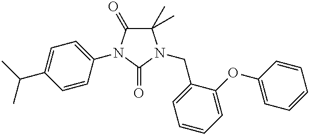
C1(C)(C)C(=O)N(C2=CC=C(C(C)C)C=C2)C(=O)N1CC1=CC=CC=C1OC1=CC=CC=C1
